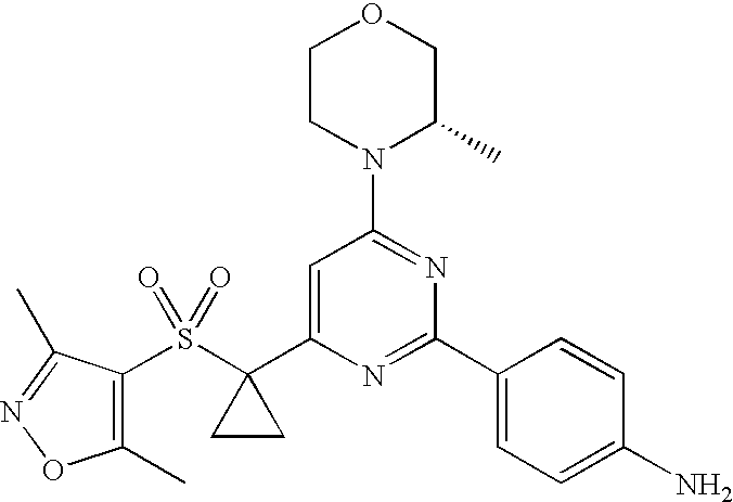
C1(C)=C(S(C2(C3=CC(N4C(C)COCC4)=NC(C4=CC=C(N)C=C4)=N3)CC2)(=O)=O)C(C)=NO1
